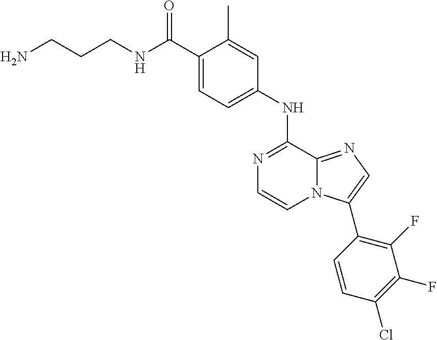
C1(C(NCCCN)=O)=CC=C(NC2=NC=CN3C2=NC=C3C2=C(F)C(F)=C(Cl)C=C2)C=C1C
